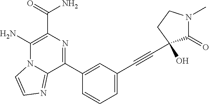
C1(N)=C(C(=O)N)N=C(C2=CC(C#CC3(O)C(=O)N(C)CC3)=CC=C2)C2=NC=CN12
